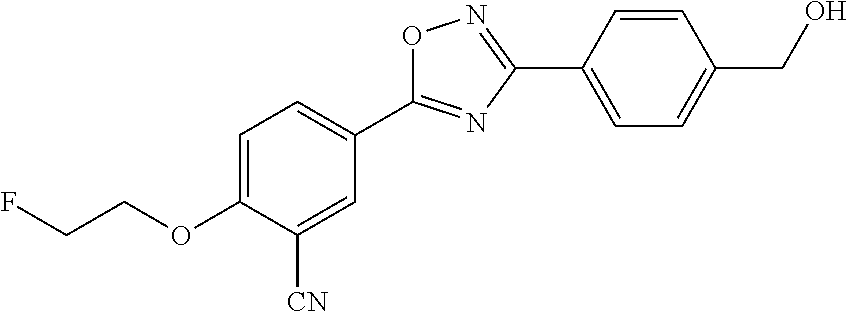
C1=C(OCCF)C([CN])=CC(C2=NC(C3=CC=C(CO)C=C3)=NO2)=C1
